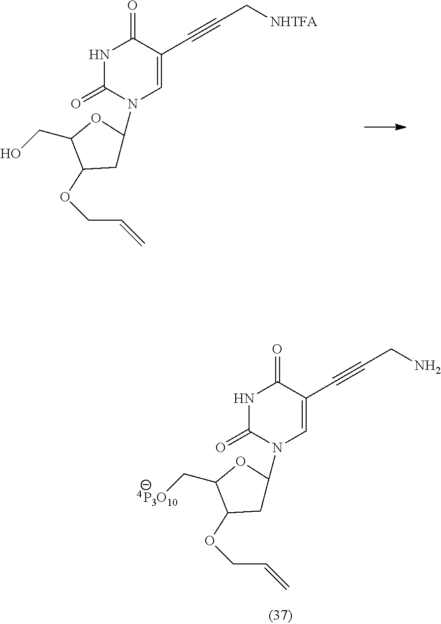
N1(C2CC(OCC=C)C(CO)O2)C=C(C#CC[NHTFA])C(=O)NC1=O.N1(C2CC(OCC=C)C(C[P3O10])O2)C=C(C#CCN)C(=O)NC1=O
